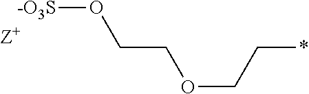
[-O3S]OCCOCC*.[Z+]
